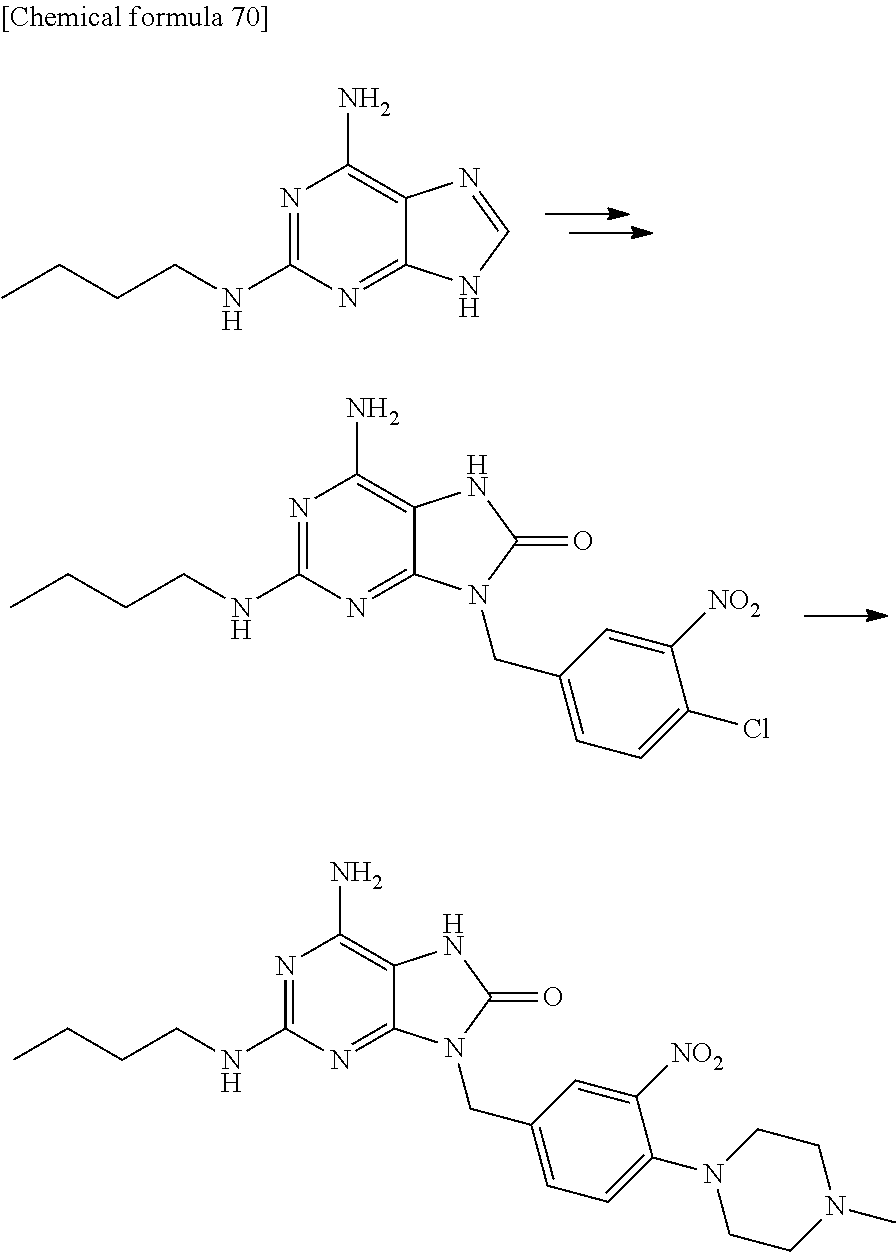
C12=C(N)N=C(NCCCC)N=C1NC=N2.C12=C(N)N=C(NCCCC)N=C1N(CC1=CC=C(Cl)C([NO2])=C1)C(=O)N2.C12=C(N)N=C(NCCCC)N=C1N(CC1=CC=C(N3CCN(C)CC3)C([NO2])=C1)C(=O)N2
